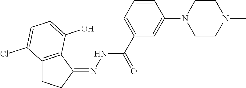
C12=C(C(=NNC(C3=CC=CC(N4CCN(C)CC4)=C3)=O)CC1)C(O)=CC=C2Cl
